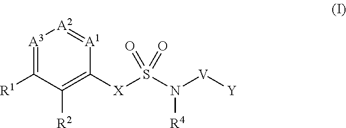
[A3]1=C([R1])C([R2])=C([X]S(N([V][Y])[R4])(=O)=O)[A1]=[A2]1
